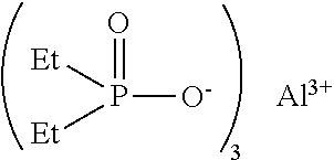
P([O-])(=O)([Et])[Et].[Al]
